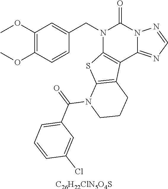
[C26H22ClN5O4S].C1(OC)=C(OC)C=CC(CN2C3=C(C4=NC=NN4C2=O)C2=C(S3)N(C(C3=CC=CC(Cl)=C3)=O)CCC2)=C1
